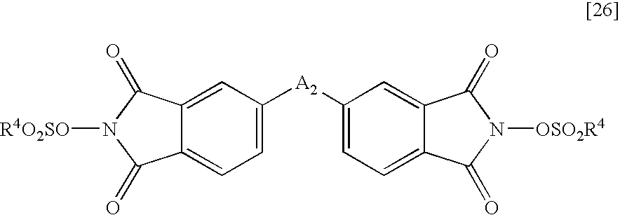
C1([A2]C2=CC=C3C(=C2)C(=O)N([R4O2SO])C3=O)=CC=C2C(=C1)C(=O)N([OSO2R4])C2=O
